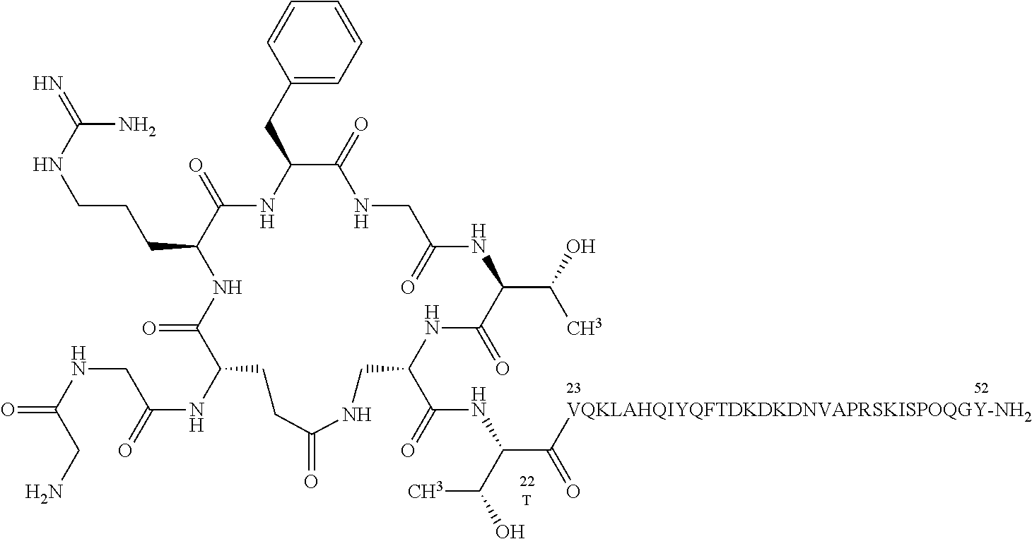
[T].C1=CC=CC(CC2NC(=O)C(CCCNC(=N)N)NC(=O)C(NC(=O)CNC(=O)CN)CCC(=O)NCC(C(=O)NC(C([VQKLAHQIYQFTDKDKDNVAPRSKISPOQGY-NH2])=O)C(O)C)NC(=O)C(C(O)C)NC(=O)CNC2=O)=C1
